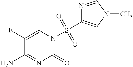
C1(F)=CN(S(C2=CN(C)C=N2)(=O)=O)C(=O)N=C1N
